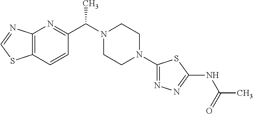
C12=C(N=C(C(N3CCN(C4=NN=C(NC(=O)C)S4)CC3)C)C=C1)N=CS2
